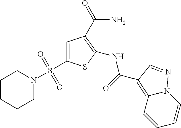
C1=C(S(N2CCCCC2)(=O)=O)SC(NC(=O)C2=C3N(C=CC=C3)N=C2)=C1C(=O)N
